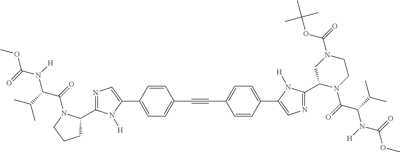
C1=C(C2=CN=C(C3CCCN3C(=O)C(C(C)C)N(C(OC)=O)[H])N2[H])C=CC(C#CC2=CC=C(C3=CN=C(C4N(C(=O)C(C(C)C)N(C(OC)=O)[H])CCN(C(=O)OC(C)(C)C)C4)N3[H])C=C2)=C1
